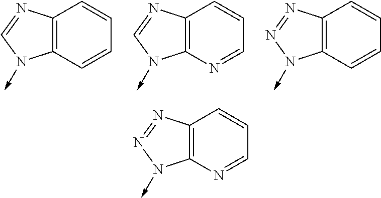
C12=C(C=CC=C1)N(->C)C=N2.C12=C(N=CC=C1)N(->C)C=N2.C12=C(C=CC=C1)N(->C)N=N2.C12=C(N=CC=C1)N(->C)N=N2
